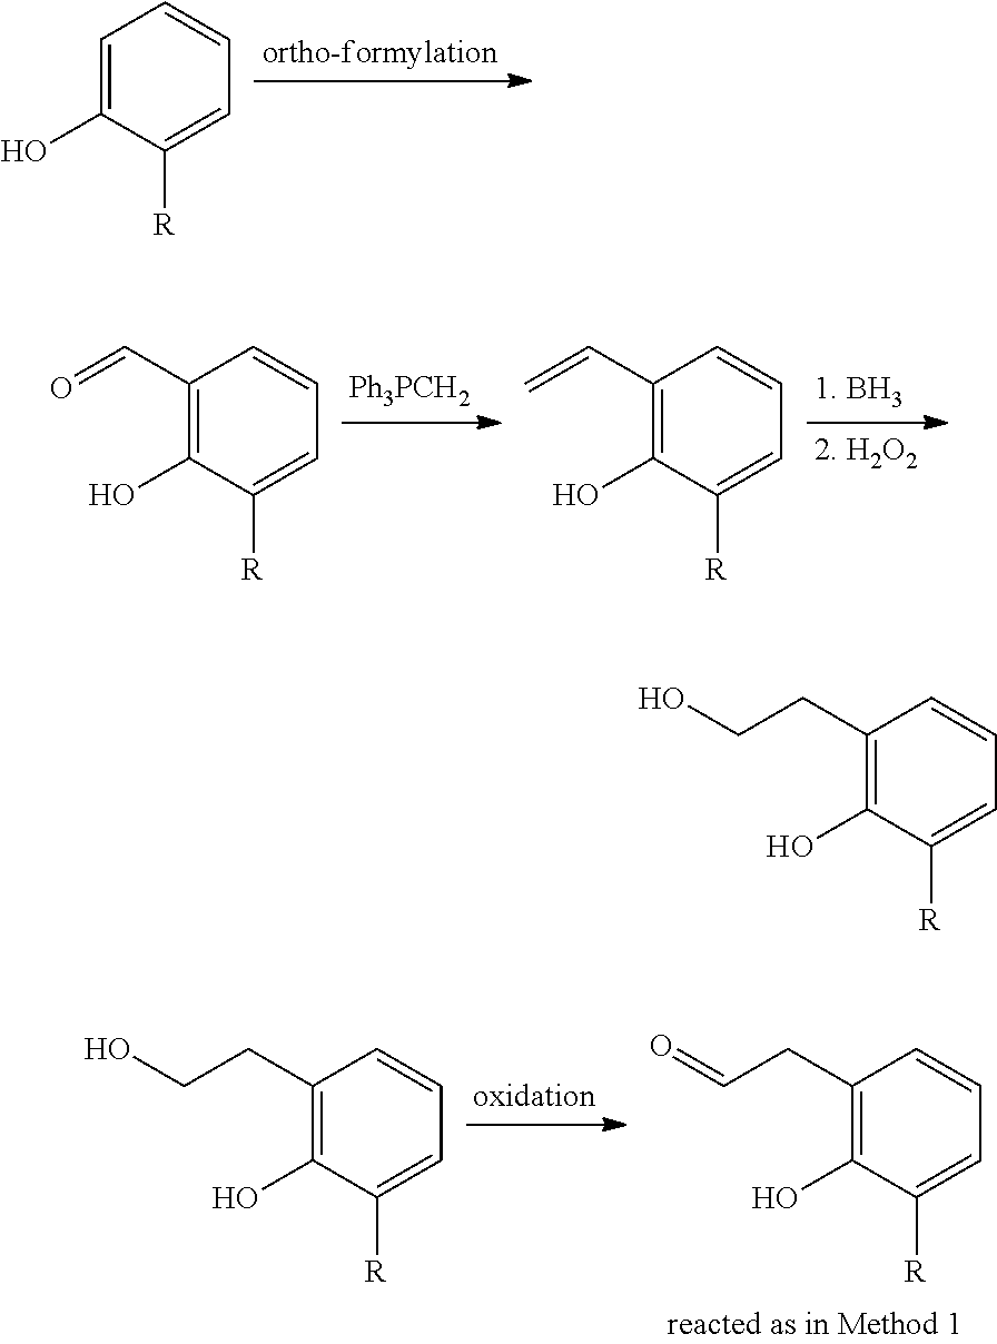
C1=C(O)C([R])=CC=C1.C1(C=O)=C(O)C([R])=CC=C1.C1(C=C)=C(O)C([R])=CC=C1.C1(CCO)=C(O)C([R])=CC=C1.C1(CC=O)=C(O)C([R])=CC=C1.C1(CCO)=C(O)C([R])=CC=C1
